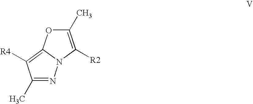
C1(C)=NN2C(=C1[R4])OC(C)=C2[R2]
